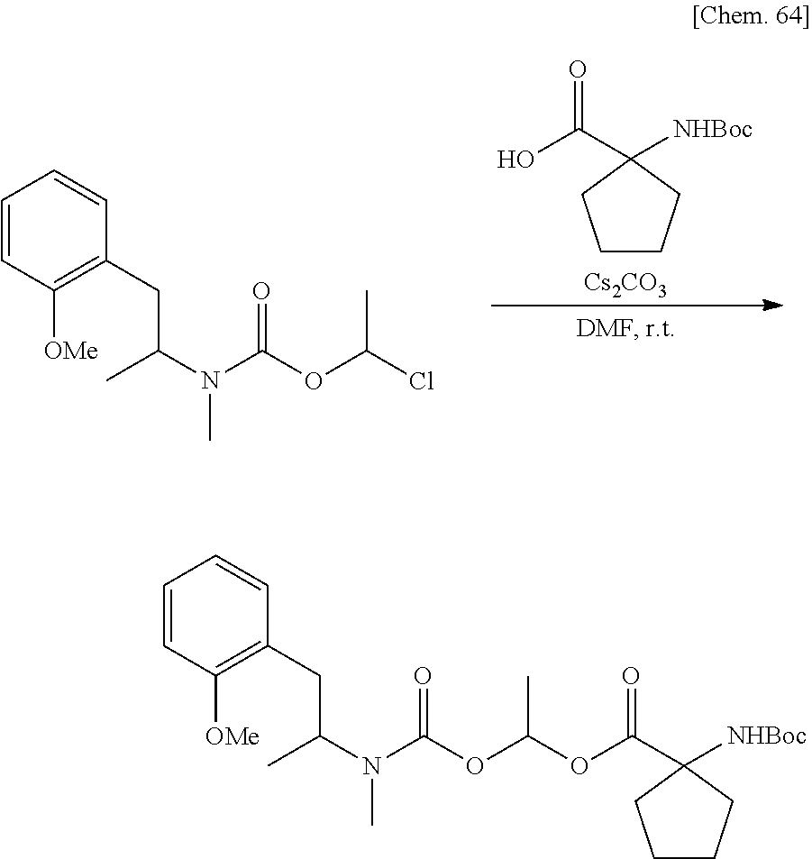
C1(C(O)=O)([NHBoc])CCCC1.[Cs2CO3].N(C)(C(CC1=C([OMe])C=CC=C1)C)C(OC(Cl)C)=O.N(C)(C(CC1=C([OMe])C=CC=C1)C)C(OC(OC(C1([NHBoc])CCCC1)=O)C)=O
